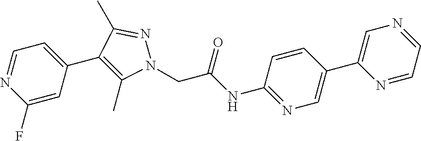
C1(F)=CC(C2=C(C)N(CC(NC3=NC=C(C4=CN=CC=N4)C=C3)=O)N=C2C)=CC=N1
